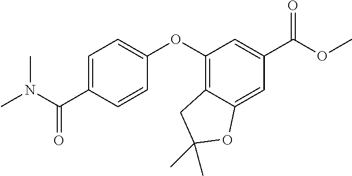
C1=C(C(N(C)C)=O)C=CC(OC2=C3C(=CC(C(=O)OC)=C2)OC(C)(C)C3)=C1
